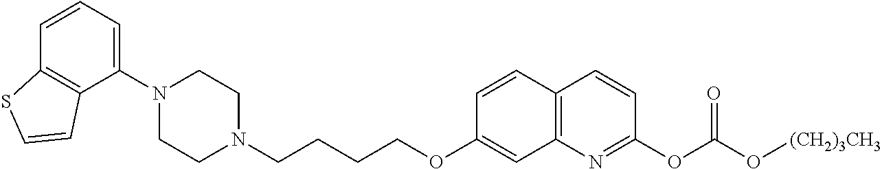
C1(N2CCN(CCCCOC3=CC4=C(C=C3)C=CC(OC(=O)O[(CH2)3CH3])=N4)CC2)=CC=CC2=C1C=CS2
